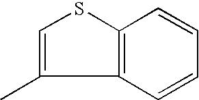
C12=C(C=CC=C1)C(C)=CS2
